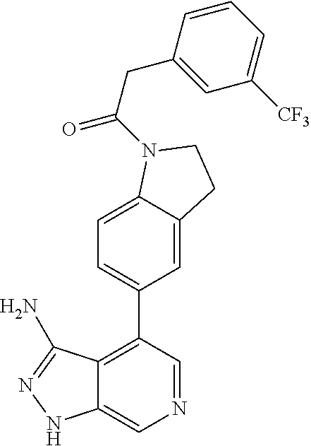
N1=CC(C2=CC=C3C(=C2)CCN3C(=O)CC2=CC([CF3])=CC=C2)=C2C(=C1)NN=C2N
